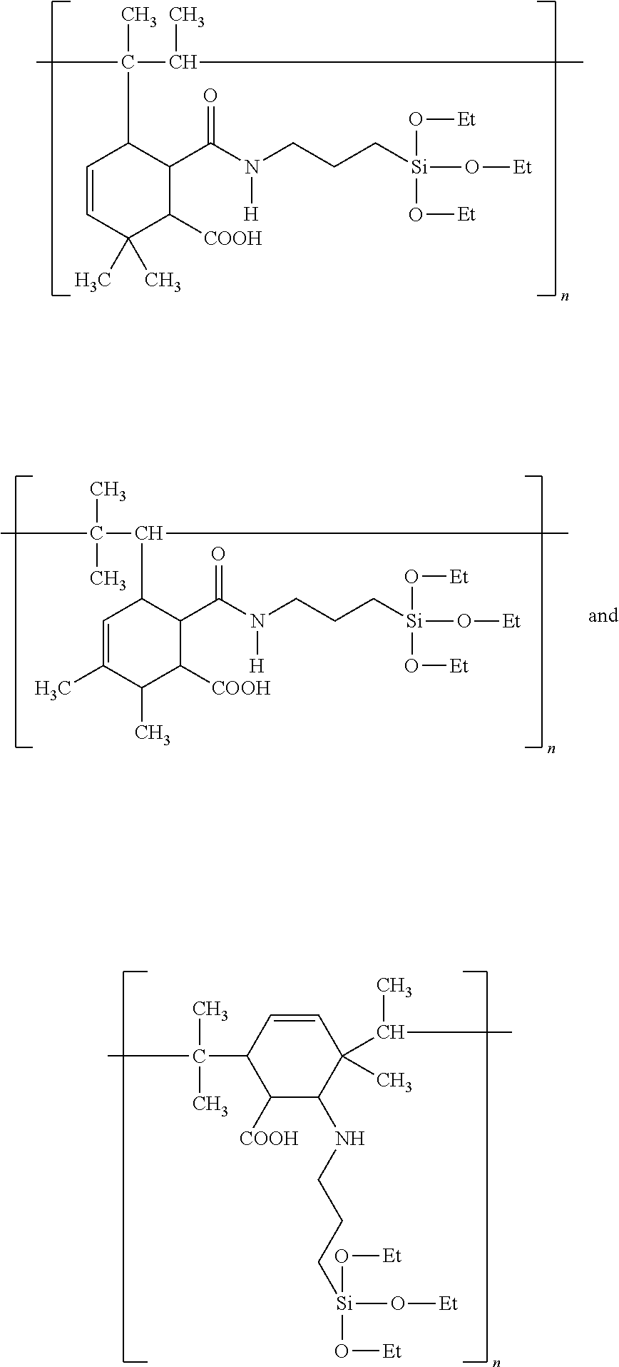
C1=CC(C)(C)C([COOH])C(C(N(CCC[Si](O[Et])(O[Et])O[Et])[H])=O)C1C(C)(C(C)C)C.C1=CC(C(C)(C)C)C([COOH])C(NCCC[Si](O[Et])(O[Et])O[Et])C1(C(C)C)C.C1=C(C)C(C)C([COOH])C(C(N(CCC[Si](O[Et])(O[Et])O[Et])[H])=O)C1C(C(C)(C)C)C
